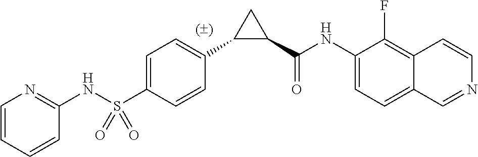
C1(C(NC2=CC=C3C=NC=CC3=C2F)=O)CC1C1=CC=C(S(NC2=NC=CC=C2)(=O)=O)C=C1
